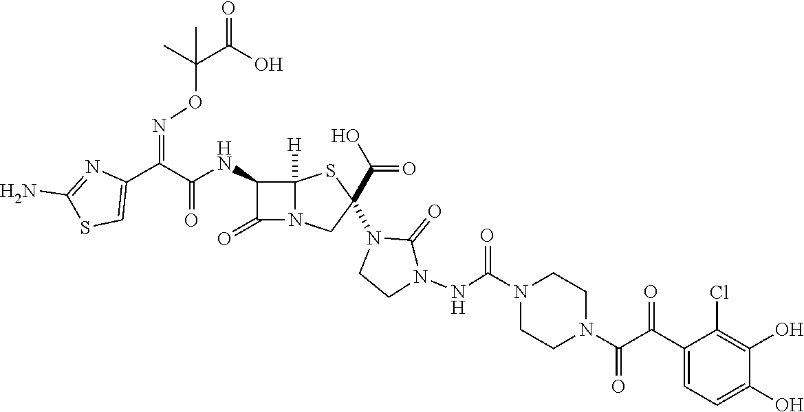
C(=O)(NC1C(=O)N2C1([H])SC(N1CCN(NC(N3CCN(C(C(C4=CC=C(O)C(O)=C4Cl)=O)=O)CC3)=O)C1=O)(C(O)=O)C2)C(C1=CSC(N)=N1)=NOC(C(O)=O)(C)C
